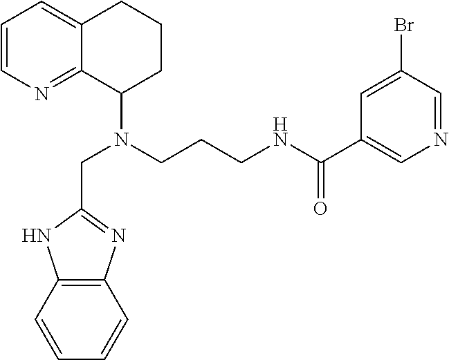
C1=CN=C2C(=C1)CCCC2N(CCCNC(=O)C1=CN=CC(Br)=C1)CC1=NC2=C(N1)C=CC=C2
